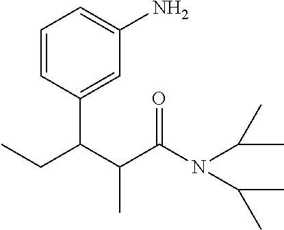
C1=CC(C(C(C(N(C(C)C)C(C)C)=O)C)CC)=CC(N)=C1
